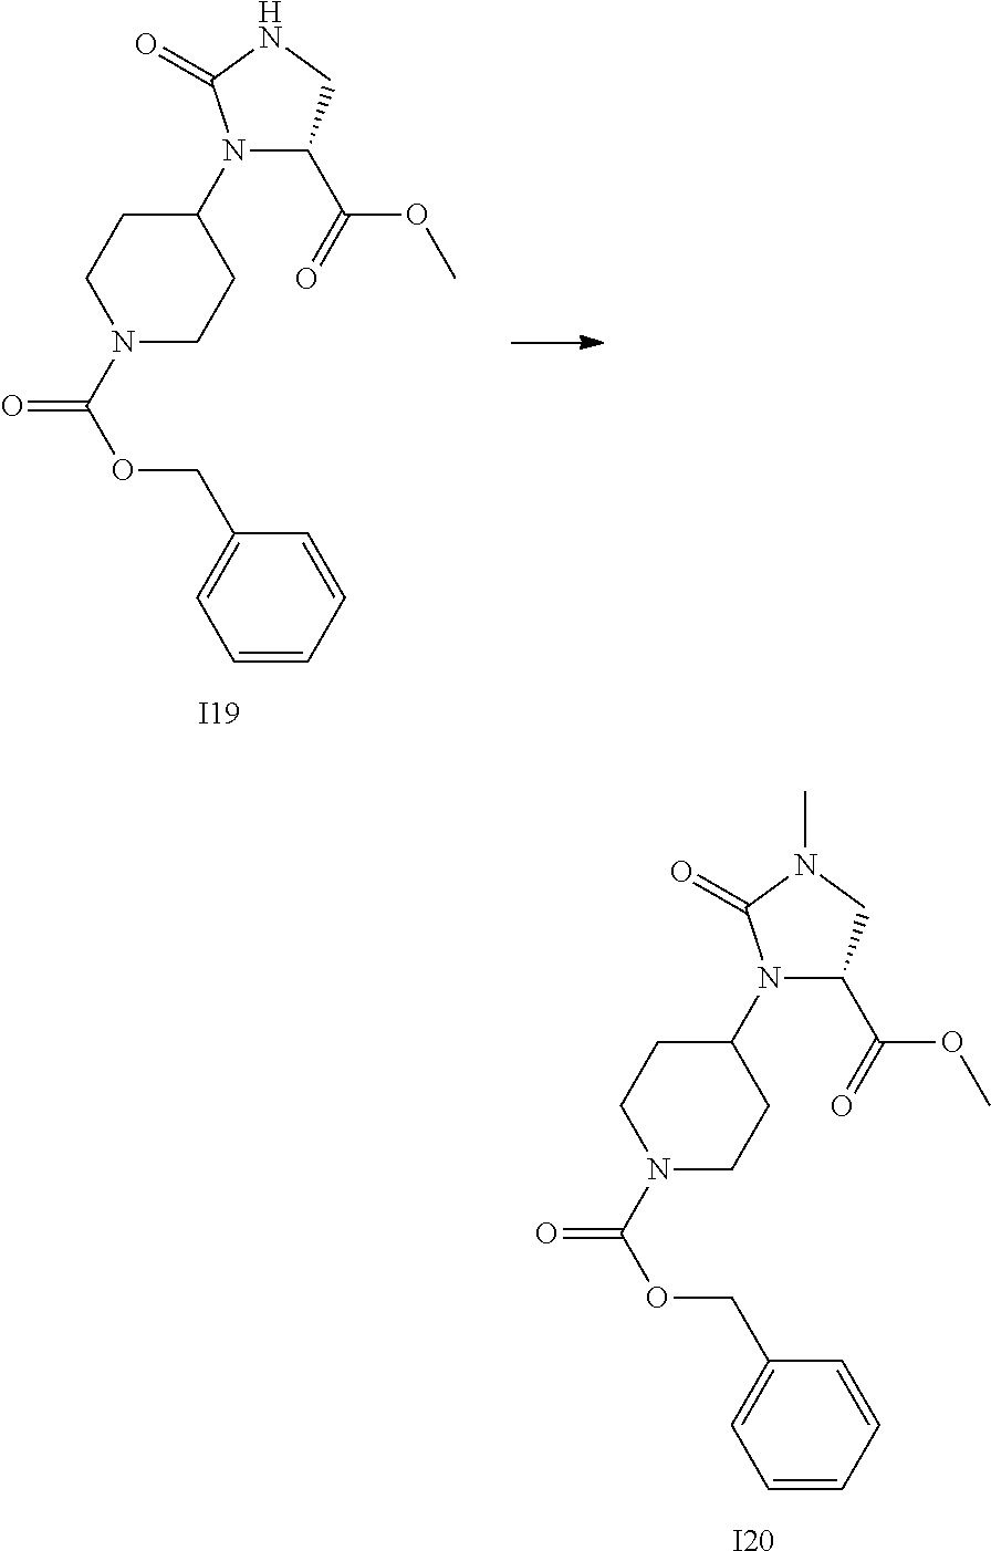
C1=CC=CC(COC(=O)N2CCC(N3C(C(=O)OC)CNC3=O)CC2)=C1.[I19].C1=CC=CC(COC(=O)N2CCC(N3C(C(=O)OC)CN(C)C3=O)CC2)=C1.[I20]
